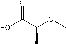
O=C(C(C)OC)O
